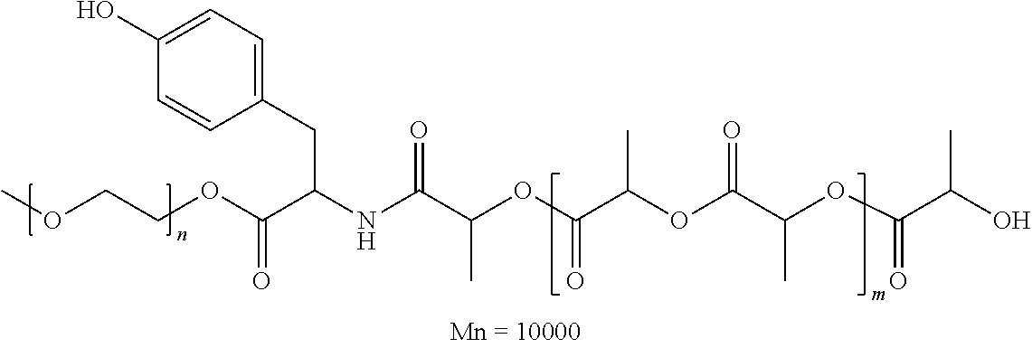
COCCOC(C(NC(C(OC(C(OC(C(OC(C(O)C)=O)C)=O)C)=O)C)=O)CC1=CC=C(O)C=C1)=O
